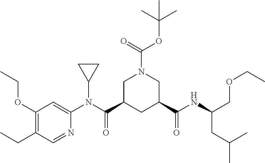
C1(OCC)=C(CC)C=NC(N(C(C2CC(C(NC(COCC)CC(C)C)=O)CN(C(=O)OC(C)(C)C)C2)=O)C2CC2)=C1
